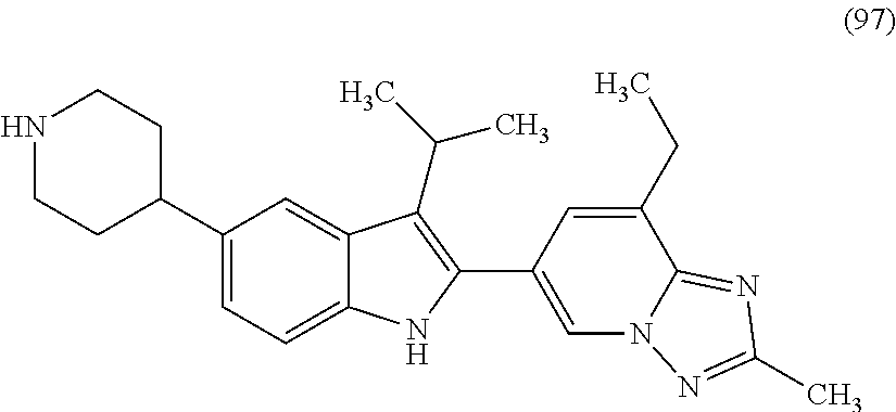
N1CCC(C2=CC=C3C(=C2)C(C(C)C)=C(C2=CN4C(=NC(C)=N4)C(CC)=C2)N3)CC1
